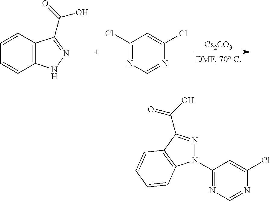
C12=C(C=CC=C1)C(C(O)=O)=NN2.C1(Cl)=NC=NC(Cl)=C1.[Cs2CO3].C1(N2N=C(C(=O)O)C3=C2C=CC=C3)=NC=NC(Cl)=C1
